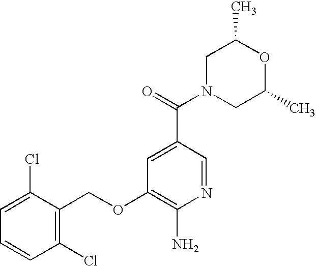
C1=C(Cl)C(COC2=C(N)N=CC(C(=O)N3CC(C)OC(C)C3)=C2)=C(Cl)C=C1
